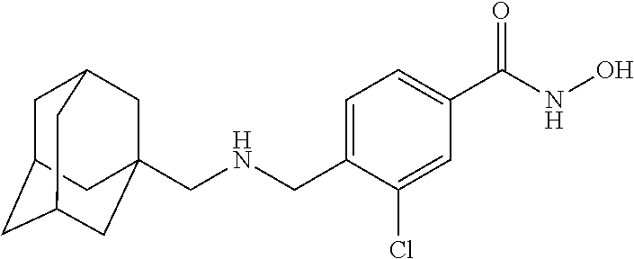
C1C2CC3CC(CNCC4=CC=C(C(NO)=O)C=C4Cl)(CC1C3)C2
